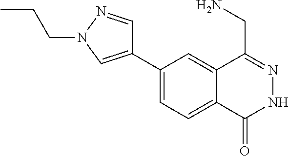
C1(C2=CN(CCC)N=C2)=CC=C2C(=C1)C(CN)=NNC2=O
